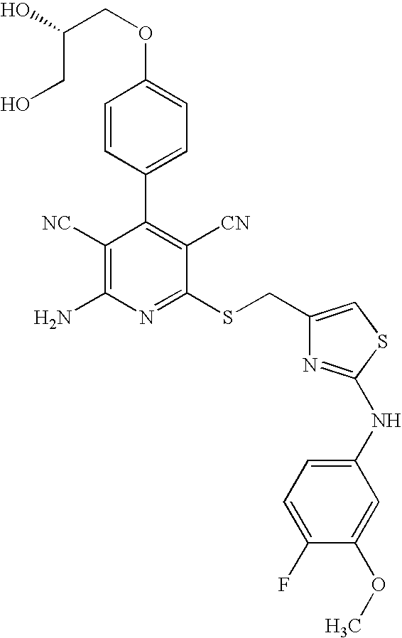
O(C1=CC=C(C2=C([CN])C(SCC3=CSC(NC4=CC=C(F)C(OC)=C4)=N3)=NC(N)=C2[NC])C=C1)CC(CO)O
